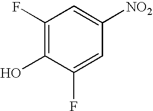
C1(F)=C(O)C(F)=CC([NO2])=C1
